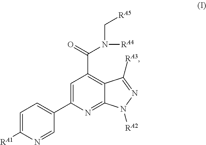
C1=C(C2=CC=C([RA1])N=C2)N=C2C(=C1C(=O)N([RA4])C[RA5])C([RA3])=NN2[RA2]
